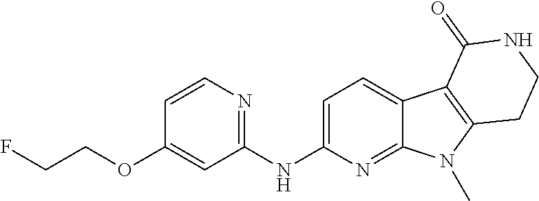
C1(NC2=NC=CC(OCCF)=C2)=CC=C2C(=N1)N(C)C1=C2C(=O)NCC1
